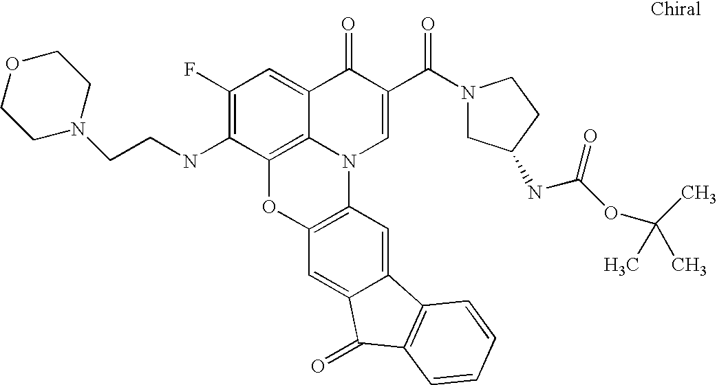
C12=C3C(=CC(F)=C1NCCN1CCOCC1)C(=O)C(C(=O)N1CC(NC(OC(C)(C)C)=O)CC1)=CN3C1=C(O2)C=C2C(=C1)C1=C(C2=O)C=CC=C1
